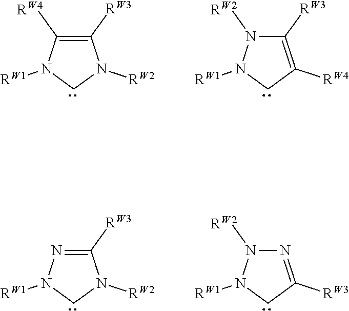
C1([RW3])=C([RW4])N([RW1])CN1[RW2].C1([RW3])=C([RW4])CN([RW1])N1[RW2].C1([RW3])=NN([RW1])CN1[RW2].N1=C([RW3])CN([RW1])N1[RW2]
